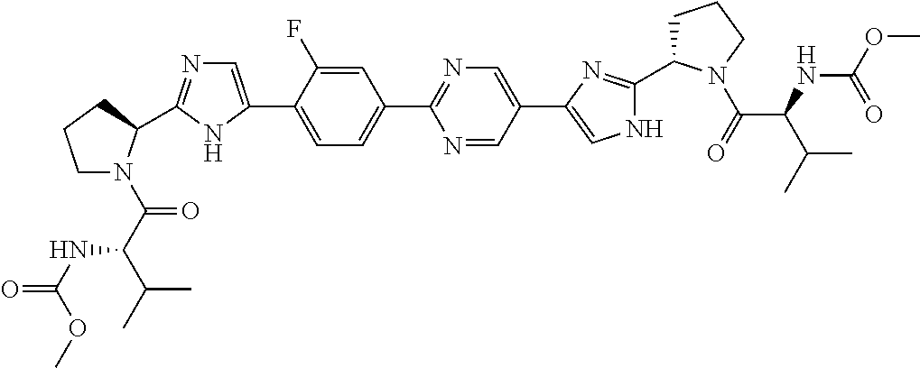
C1=C(F)C(C2=CN=C(C3N(C(C(NC(OC)=O)C(C)C)=O)CCC3)N2)=CC=C1C1=NC=C(C2=CNC(C3CCCN3C(=O)C(C(C)C)NC(OC)=O)=N2)C=N1
